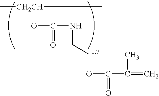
C[CH2CH](C)OC(NCCOC(C(=C)C)=O)=O
